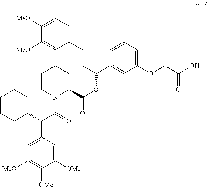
C1CN(C(=O)C(C2=CC([MeO])=C([OMe])C([OMe])=C2)C2CCCCC2)C(C(=O)OC(C2=CC(OCC(O)=O)=CC=C2)CCC2=CC=C([MeO])C([MeO])=C2)CC1
